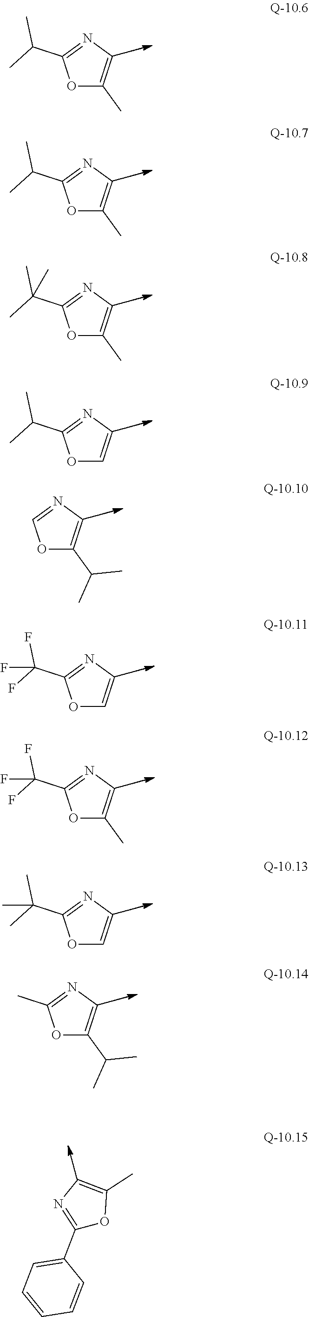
O1C(C)=CN=C1C(C)C.O1C(C)=CN=C1C(C)C.O1C(C)=CN=C1C(C)(C)C.O1C=CN=C1C(C)C.O1C(C(C)C)=CN=C1.O1C=CN=C1C(F)(F)F.O1C(C)=CN=C1C(F)(F)F.O1C=CN=C1C(C)(C)C.O1C(C(C)C)=CN=C1C.C1(C2=CC=CC=C2)=NC=C(C)O1
